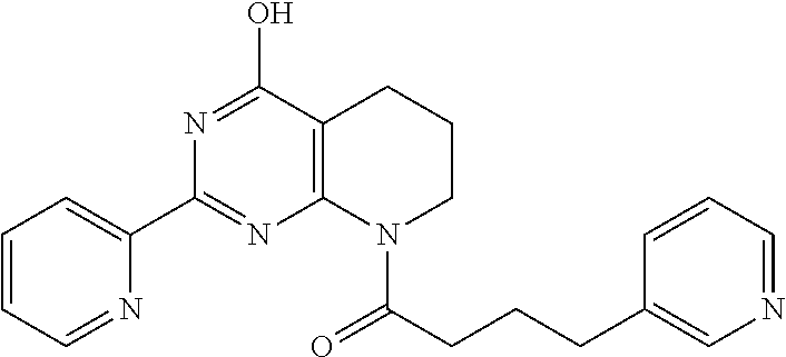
C1=CC=NC(C2=NC3=C(C(O)=N2)CCCN3C(CCCC2=CN=CC=C2)=O)=C1
